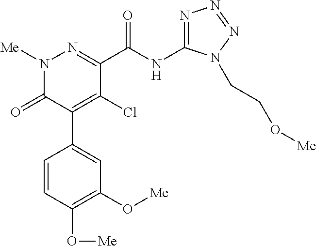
C1(C(NC2=NN=NN2CCO[Me])=O)=NN([Me])C(=O)C(C2=CC(O[Me])=C(O[Me])C=C2)=C1Cl
